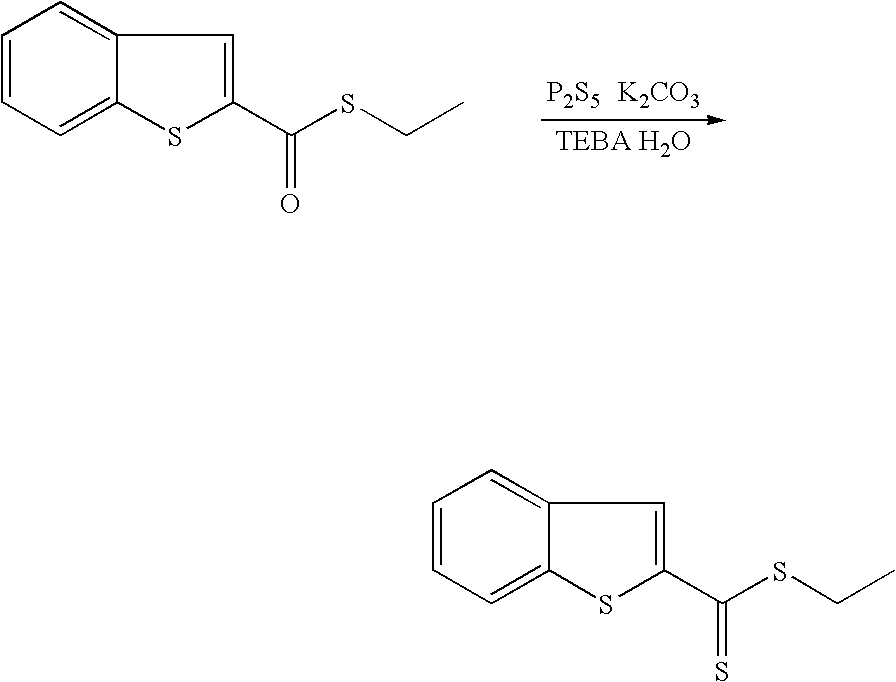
C1=CC=C2C(=C1)C=C(C(SCC)=O)S2.C1=CC=C2C(=C1)C=C(C(SCC)=S)S2
